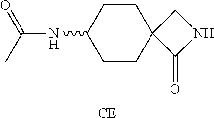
C1CC(NC(=O)C)CCC12C(=O)NC2.[CE]
